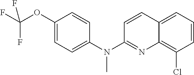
C(OC1=CC=C(N(C2=NC3=C(Cl)C=CC=C3C=C2)C)C=C1)(F)(F)F
